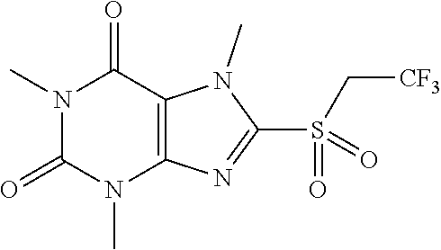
N1(C)C(=O)N(C)C2=C(C1=O)N(C)C(S(=O)(C[CF3])=O)=N2
